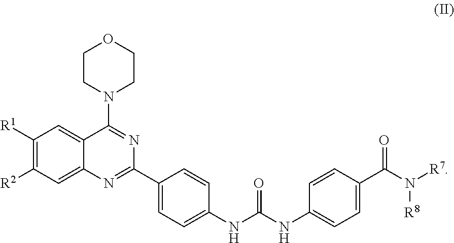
C12=CC([R2])=C([R1])C=C1C(N1CCOCC1)=NC(C1=CC=C(NC(NC3=CC=C(C(N([R7])[R8])=O)C=C3)=O)C=C1)=N2
